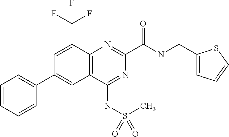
C(F)(F)(F)C1=CC(C2=CC=CC=C2)=CC2=C1N=C(C(NCC1=CC=CS1)=O)N=C2NS(C)(=O)=O
